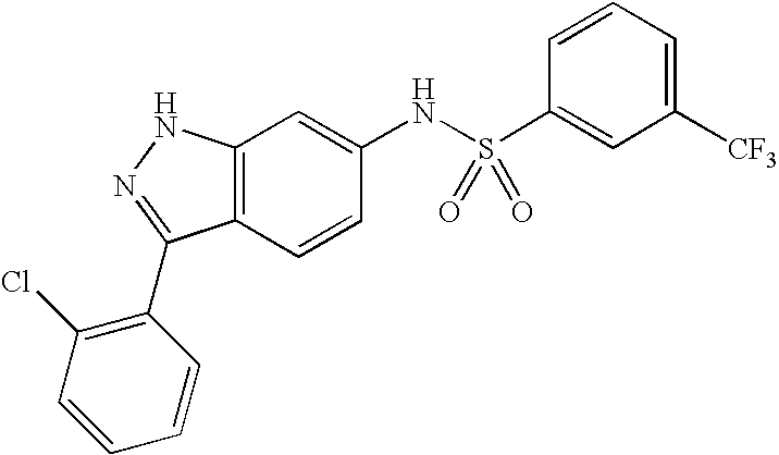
C12=C(C=CC(NS(C3=CC([CF3])=CC=C3)(=O)=O)=C1)C(C1=C(Cl)C=CC=C1)=NN2
